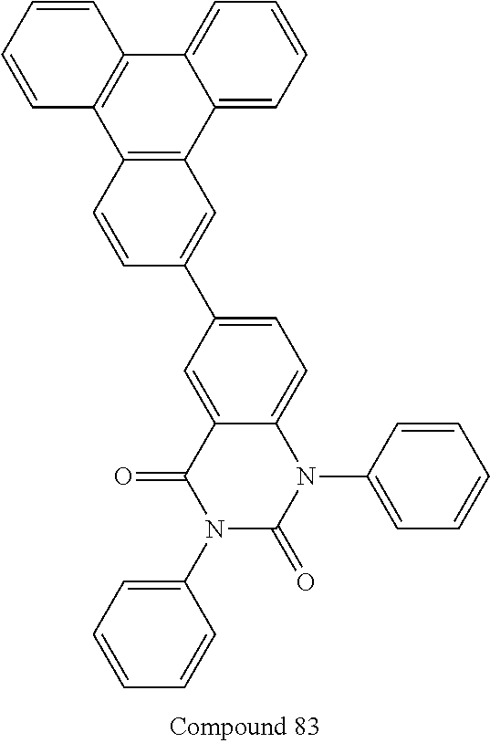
C12=CC(C3=CC4=C(C=C3)C3=C(C5=CC=CC=C45)C=CC=C3)=CC=C1N(C1=CC=CC=C1)C(=O)N(C1=CC=CC=C1)C2=O
